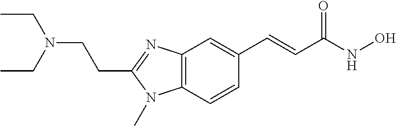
CCN(CC)CCC1=NC2=C(N1C)C=CC(C=CC(NO)=O)=C2
